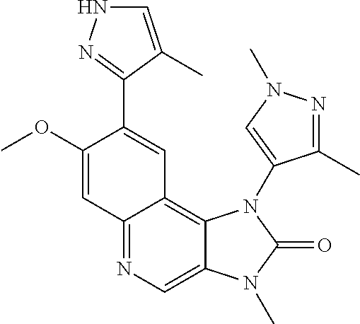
C12=NC=C3C(=C1C=C(C1=NNC=C1C)C(OC)=C2)N(C1=CN(C)N=C1C)C(=O)N3C
